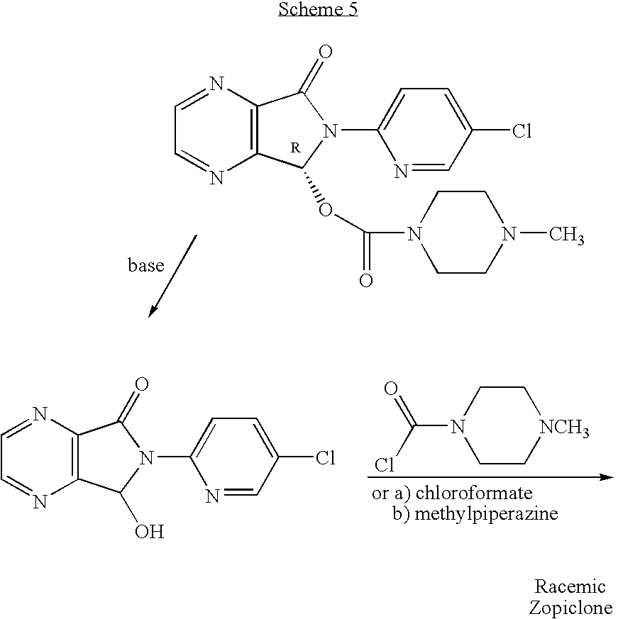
C12=C(N=CC=N1)C(=O)N(C1=CC=C(Cl)C=N1)C2OC(N1CCN(C)CC1)=O.C12=C(N=CC=N1)C(=O)N(C1=CC=C(Cl)C=N1)C2O.C1C[NCH3]CCN1C(Cl)=O
